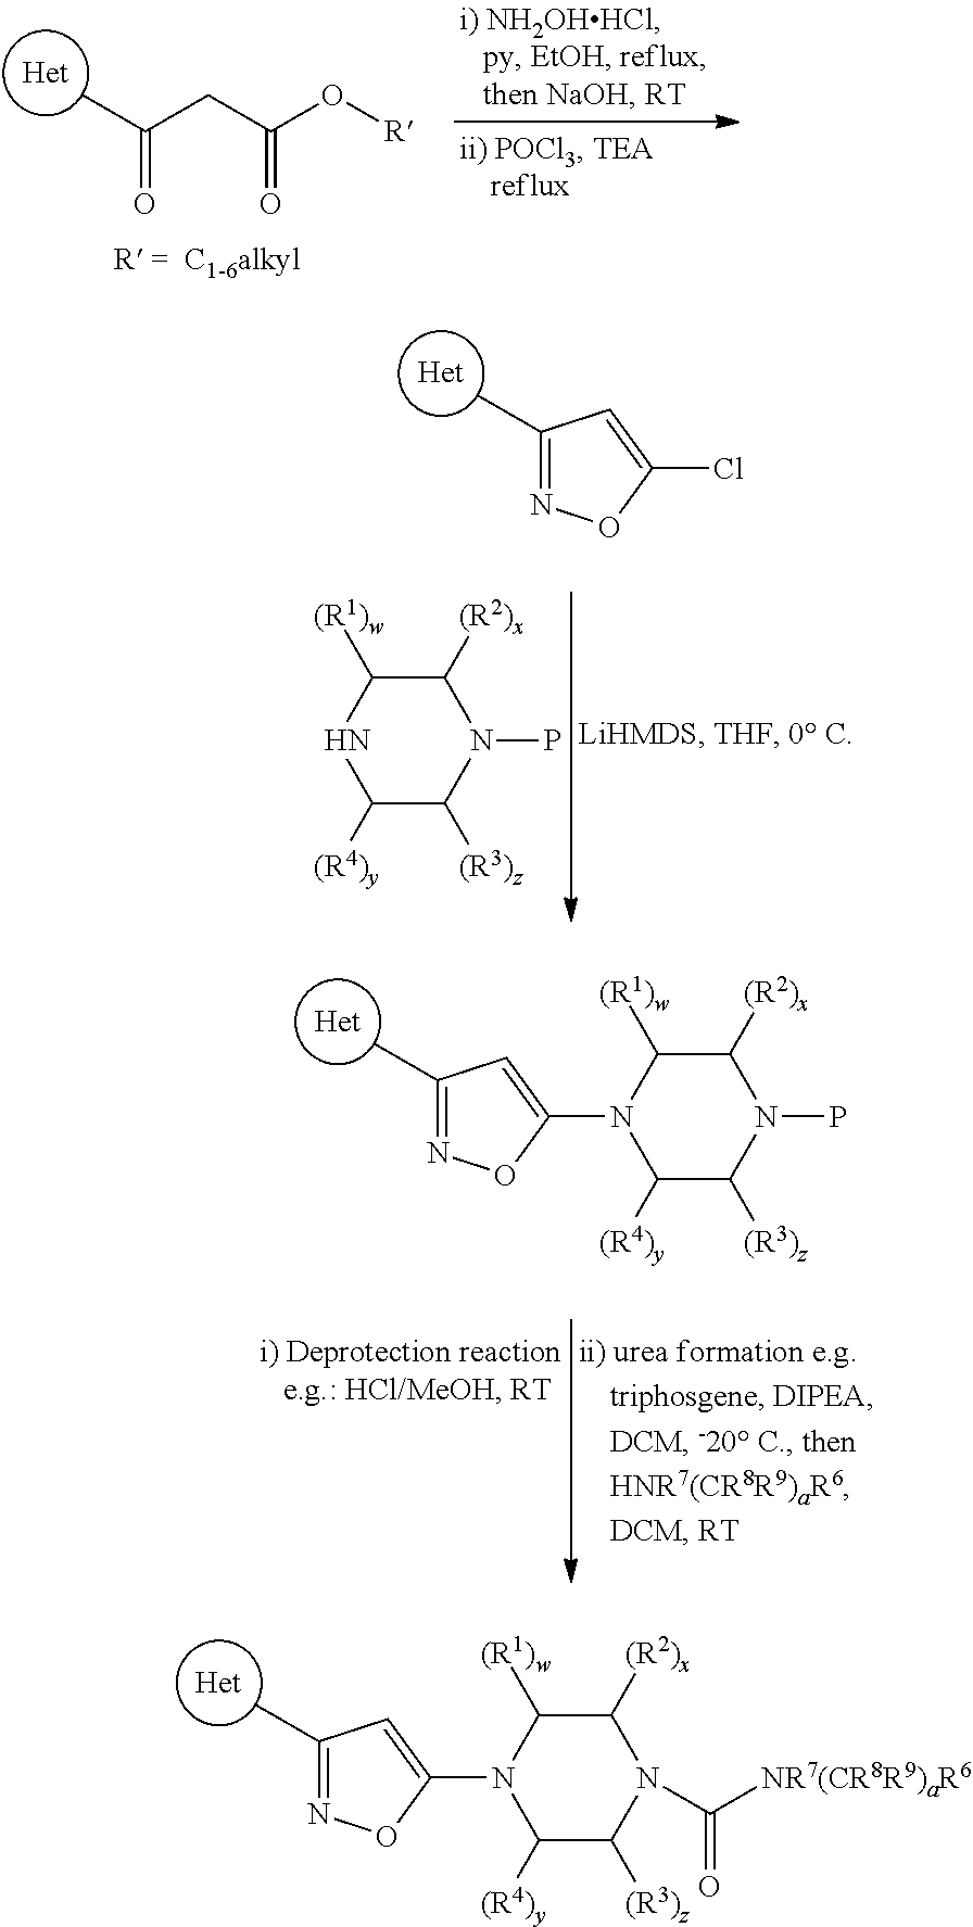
[Het].C1(C)=NOC(N2C([(R1)w])C([(R2)x])N(C([NR7(CR8R9)aR6])=O)C([(R3)z])C2[(R4)y])=C1.[Het].C(=O)(C)CC(O[R])=O.[Het].C1(C)=NOC(Cl)=C1.N1C([(R1)w])C([(R2)x])N(P)C([(R3)z])C1[(R4)y].[Het].C1(C)=NOC(N2C([(R1)w])C([(R2)x])N(P)C([(R3)z])C2[(R4)y])=C1
